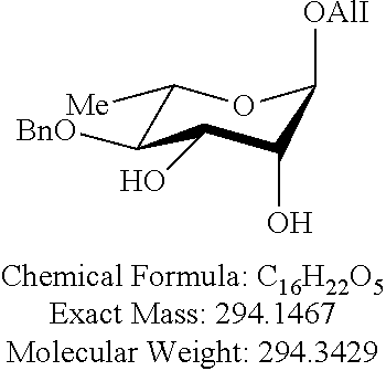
C1([Me])C([BnO])C(O)C(O)C([OAlI])O1
